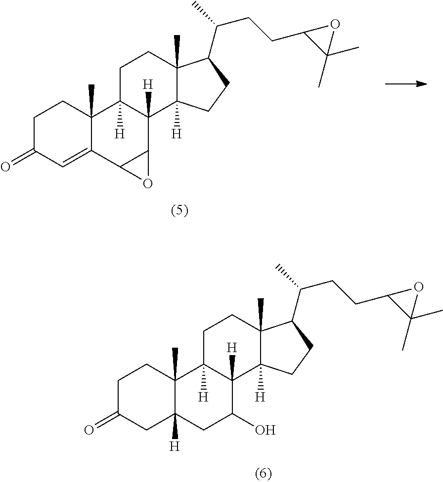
C1C(=O)CC2([H])C(C)(C1)C1([H])C([H])(C(O)C2)C2([H])C(C)(CC1)C(C(CCC1C(C)(C)O1)C)CC2.C1C(=O)C=C2C(C)(C1)C1([H])C([H])(C3C2O3)C2([H])C(C)(CC1)C(C(CCC1C(C)(C)O1)C)CC2
